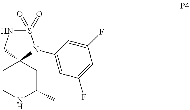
S1(=O)(=O)NCC2(N1C1=CC(F)=CC(F)=C1)CCNC(C)C2
